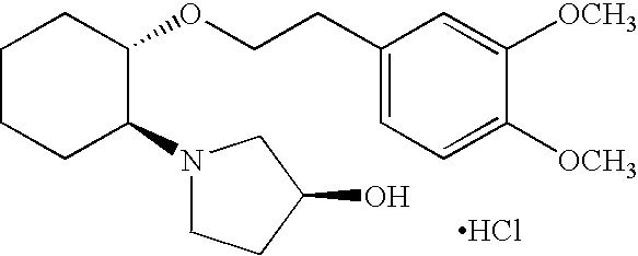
C1CCC(N2CCC(O)C2)C(OCCC2=CC=C([OCH3])C([OCH3])=C2)C1.Cl
